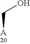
[A]CO
